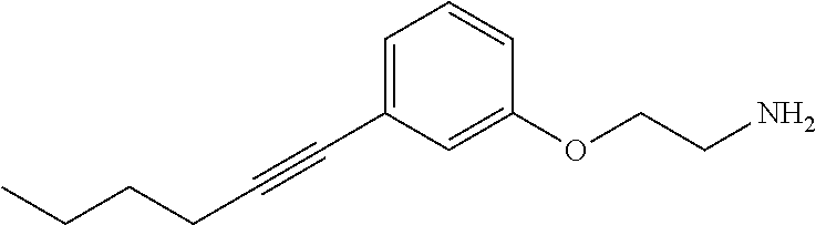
C(C#CC1=CC=CC(OCCN)=C1)CCC
